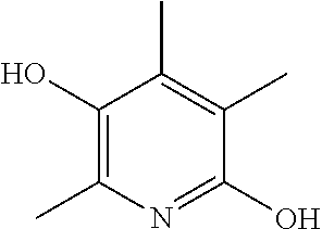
C1(O)=NC(C)=C(O)C(C)=C1C
